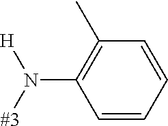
C1(N([#3])[H])=C(C)C=CC=C1
